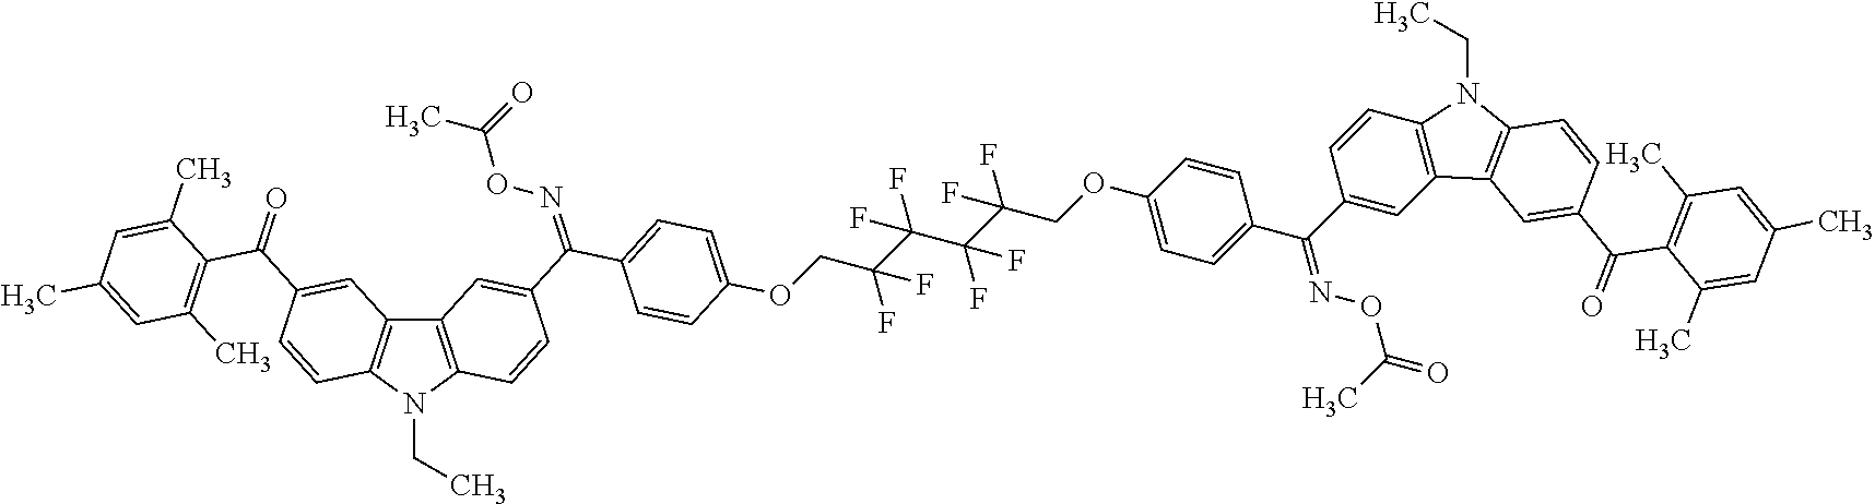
C12=C(N(CC)C3=C1C=C(C(=O)C1=C(C)C=C(C)C=C1C)C=C3)C=CC(C(=NOC(C)=O)C1=CC=C(OCC(C(C(C(COC3=CC=C(C(=NOC(=O)C)C4=CC5=C(C=C4)N(CC)C4=C5C=C(C(=O)C5=C(C)C=C(C)C=C5C)C=C4)C=C3)(F)F)(F)F)(F)F)(F)F)C=C1)=C2
